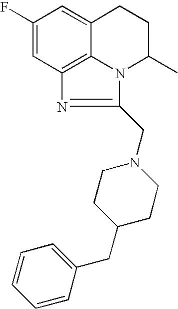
C1(F)=CC2=C3C(=C1)CCC(C)N3C(CN1CCC(CC3=CC=CC=C3)CC1)=N2
